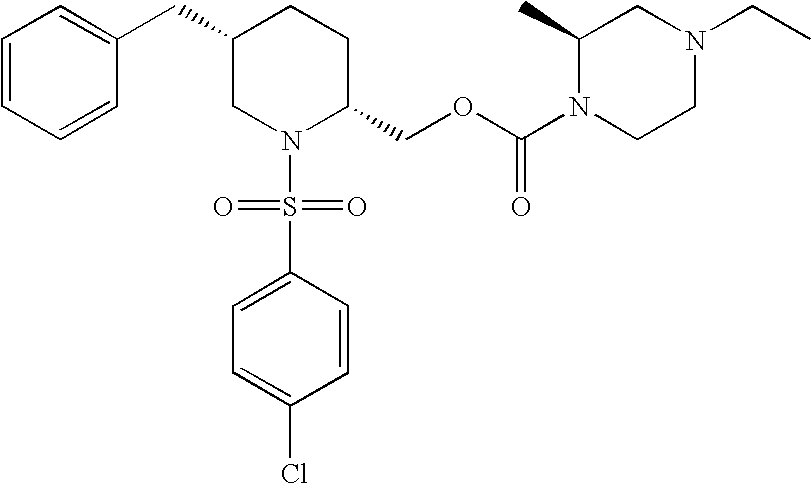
C1=CC=CC(CC2CN(S(C3=CC=C(Cl)C=C3)(=O)=O)C(COC(N3CCN(CC)CC3C)=O)CC2)=C1
